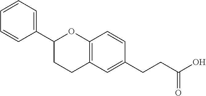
C1(C2CCC3=C(O2)C=CC(CCC(O)=O)=C3)=CC=CC=C1
